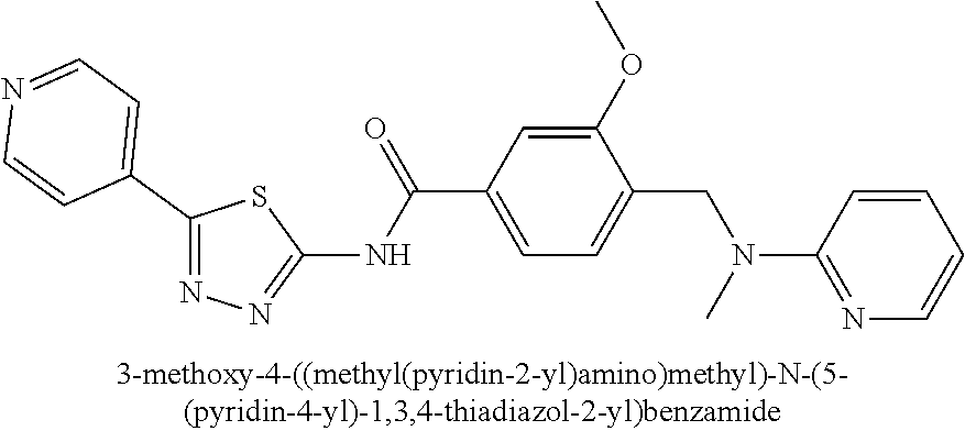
C1(C2=CC=NC=C2)=NN=C(NC(C2=CC=C(CN(C3=NC=CC=C3)C)C(OC)=C2)=O)S1
